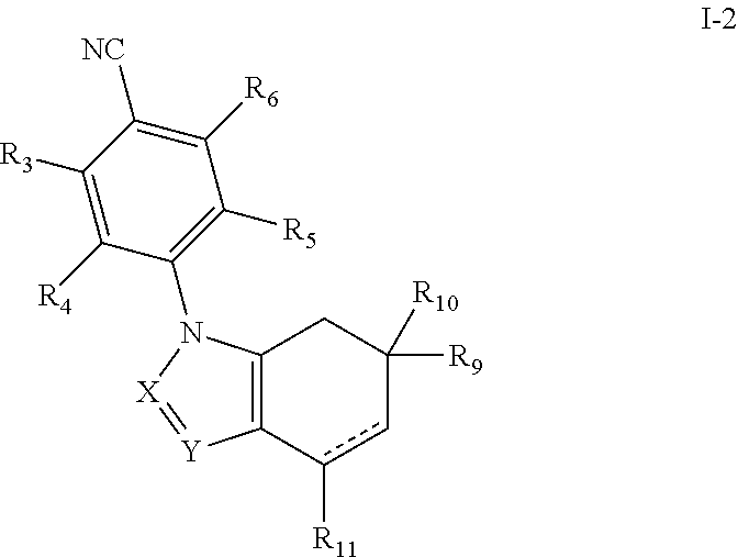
C12=C(N(C3=C([R5])C([R6])=C([NC])C([R3])=C3[R4])[X]=[Y]1)CC([R9])([R10])cc2[R11]
